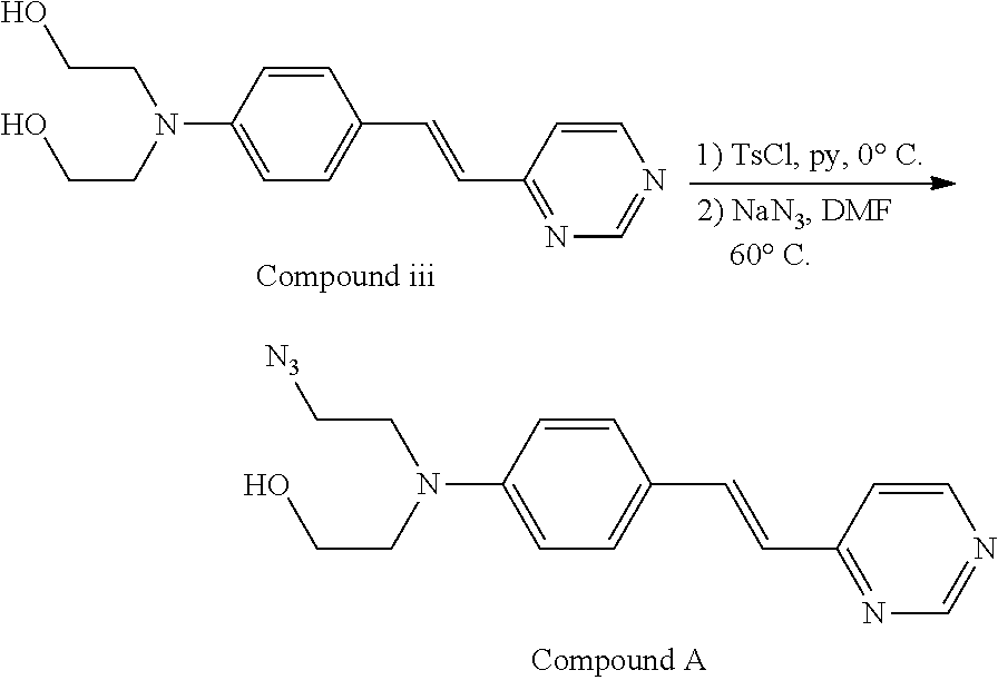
C1=CC(N(CCO)CC[N3])=CC=C1C=CC1=NC=NC=C1.C1=CC(N(CCO)CCO)=CC=C1C=CC1=NC=NC=C1
